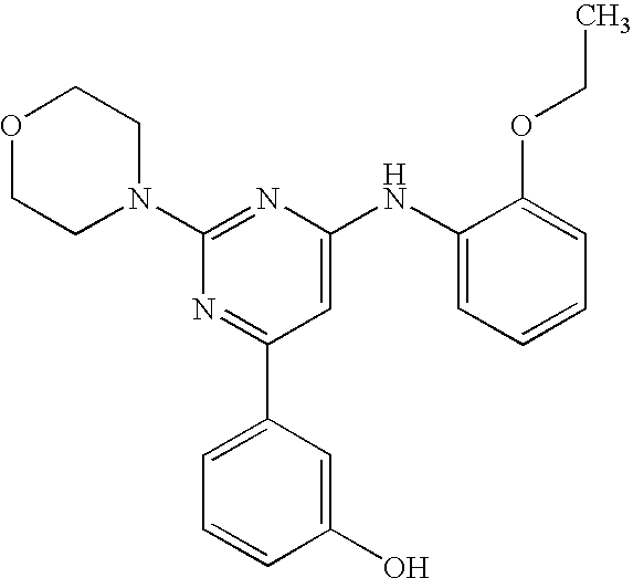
C1(N2CCOCC2)=NC(NC2=CC=CC=C2OCC)=CC(C2=CC=CC(O)=C2)=N1
